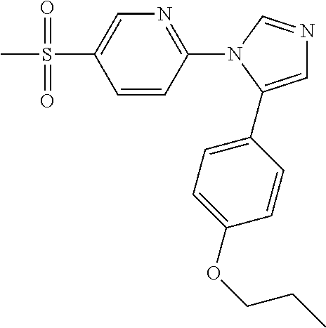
C1=CC(N2C(C3=CC=C(OCCC)C=C3)=CN=C2)=NC=C1S(C)(=O)=O
